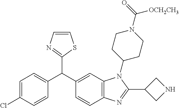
C1=CN=C(C(C2=CC3=C(C=C2)N=C(C2CNC2)N3C2CCN(C(=O)[OCH2CH3])CC2)C2=CC=C(Cl)C=C2)S1
